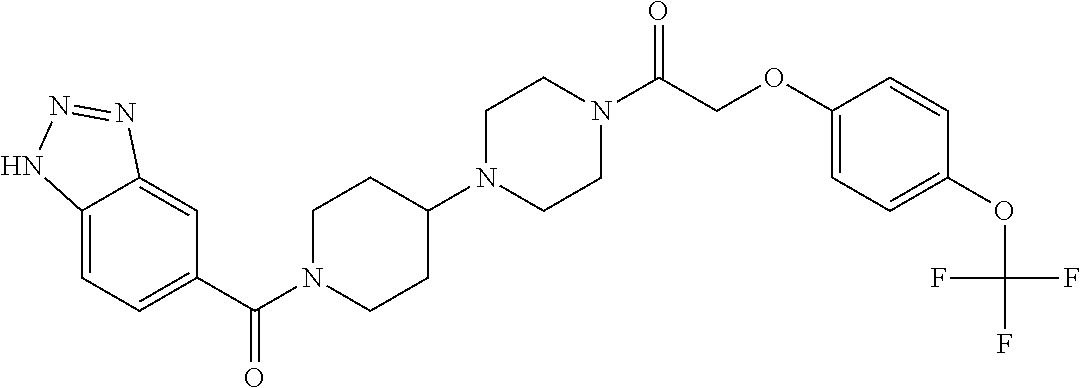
C12=CC=C(C(=O)N3CCC(N4CCN(C(=O)COC5=CC=C(OC(F)(F)F)C=C5)CC4)CC3)C=C1N=NN2
